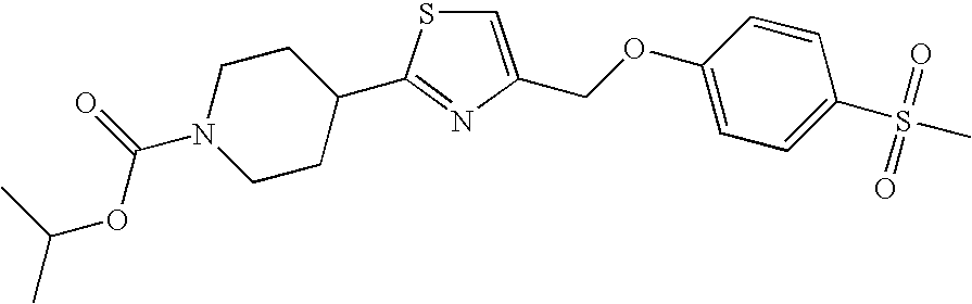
C1=C(COC2=CC=C(S(=O)(=O)C)C=C2)N=C(C2CCN(C(=O)OC(C)C)CC2)S1
